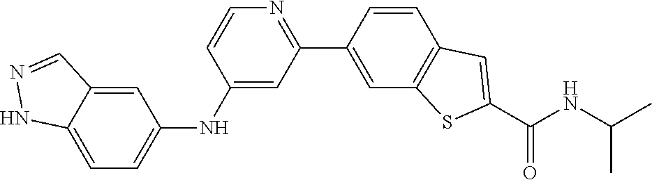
C1=CN=C(C2=CC3=C(C=C2)C=C(C(NC(C)C)=O)S3)C=C1NC1=CC=C2C(=C1)C=NN2
